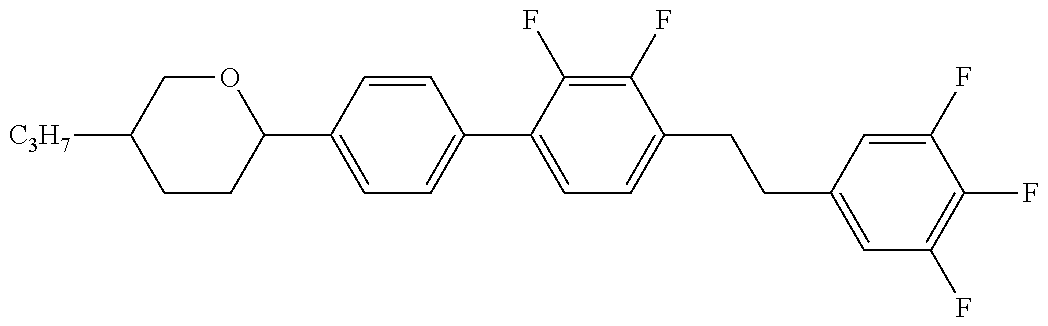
C1(C2=CC=C(C3=CC=C(CCC4=CC(F)=C(F)C(F)=C4)C(F)=C3F)C=C2)OCC([C3H7])CC1
